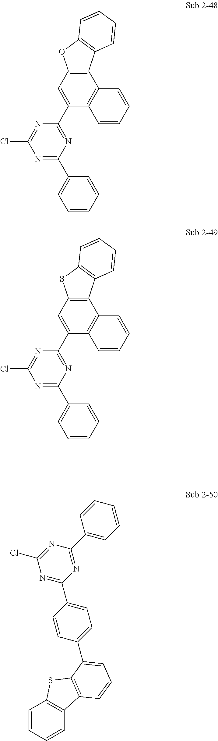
N1=C(C2=CC=CC=C2)N=C(C2=CC3=C(C4=C2C=CC=C4)C2=C(O3)C=CC=C2)N=C1Cl.N1=C(C2=CC=CC=C2)N=C(C2=CC3=C(C4=C2C=CC=C4)C2=C(S3)C=CC=C2)N=C1Cl.C1=CC=CC2=C1SC1=C2C=CC=C1C1=CC=C(C2=NC(Cl)=NC(C3=CC=CC=C3)=N2)C=C1
